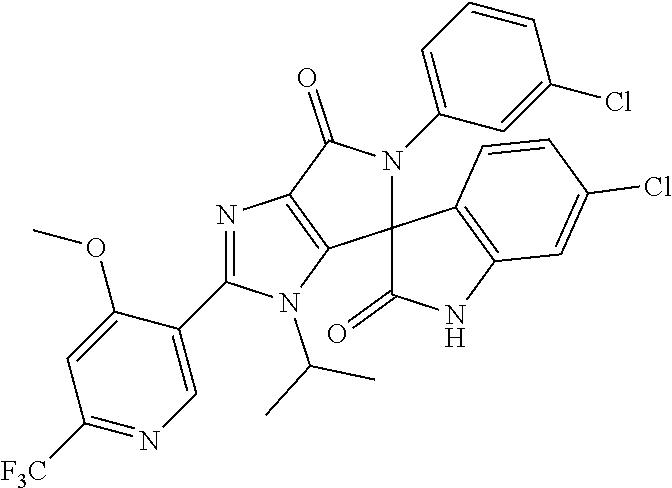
N1=C(C2=CN=C([F3C])C=C2OC)N(C(C)C)C2=C1C(=O)N(C1=CC=CC(Cl)=C1)C21C(=O)NC2=C1C=CC(Cl)=C2
